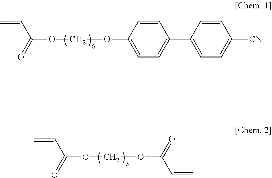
C=CC(OCOC1=CC=C(C2=CC=C([CN])C=C2)C=C1)=O.C=CC(OCOC(C=C)=O)=O
